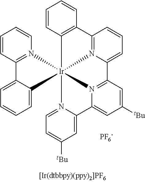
C1=CC2=N(C=C1)[Ir]134(C5=CC=CC=C25)N2=C(C=CC=C2C2=N1C(=CC([tBu])=C2)C1=CC([tBu])=CC=N31)C1=C4C=CC=C1.[PF6-]
